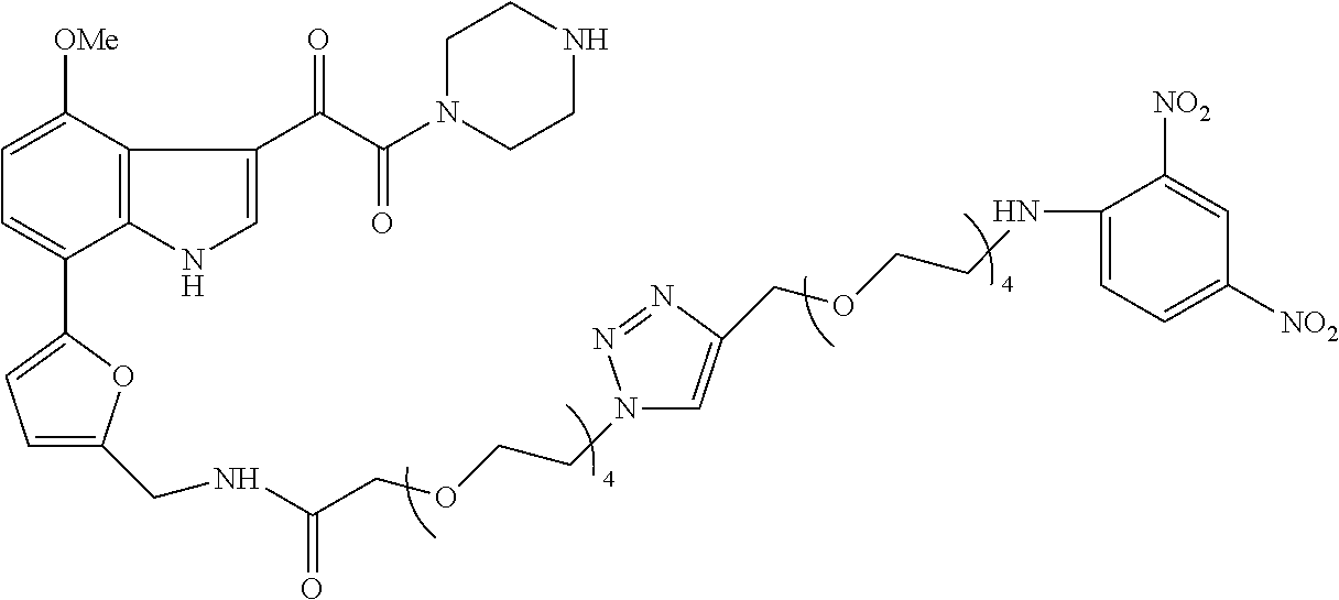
C1=C(CNC(COCCN2C=C(COCCNC3=CC=C([NO2])C=C3[NO2])N=N2)=O)OC(C2=CC=C([OMe])C3=C2NC=C3C(C(N2CCNCC2)=O)=O)=C1
